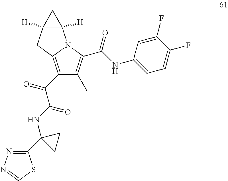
C1(C(=O)C(NC2(C3=NN=CS3)CC2)=O)=C2N(C(C(NC3=CC=C(F)C(F)=C3)=O)=C1C)C1([H])C([H])(C2)C1
